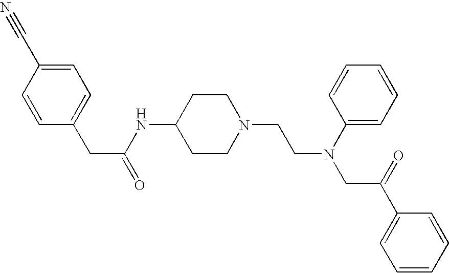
C1(NC(CC2=CC=C(C#N)C=C2)=O)CCN(CCN(CC(C2=CC=CC=C2)=O)C2=CC=CC=C2)CC1
